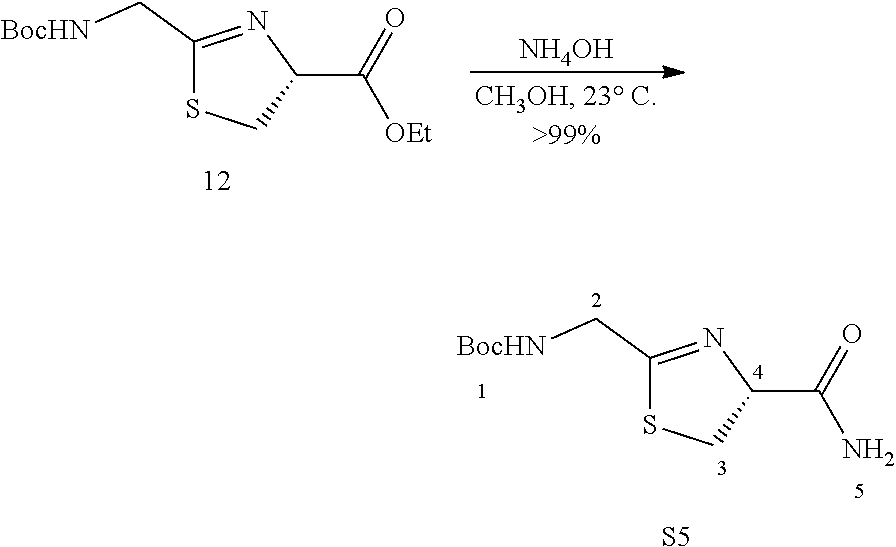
C1(C[BocHN])=NC(C([OEt])=O)CS1.[NH4OH].C1(C[BocHN])=NC(C(N)=O)CS1.[S5]
